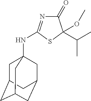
S1C(C(C)C)(OC)C(=O)N=C1NC12CC3CC(CC(C1)C3)C2
